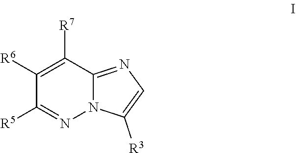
C12=NC=C([R3])N1N=C([R5])C([R6])=C2[R7]
